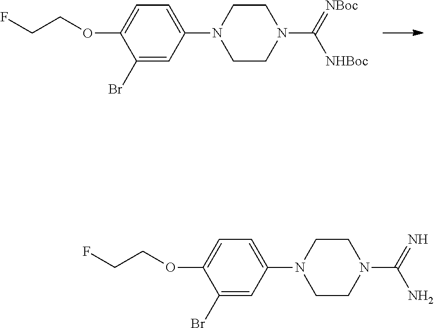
C1(Br)=CC(N2CCN(C(=[NBoc])[NHBoc])CC2)=CC=C1OCCF.C1(Br)=CC(N2CCN(C(=N)N)CC2)=CC=C1OCCF
